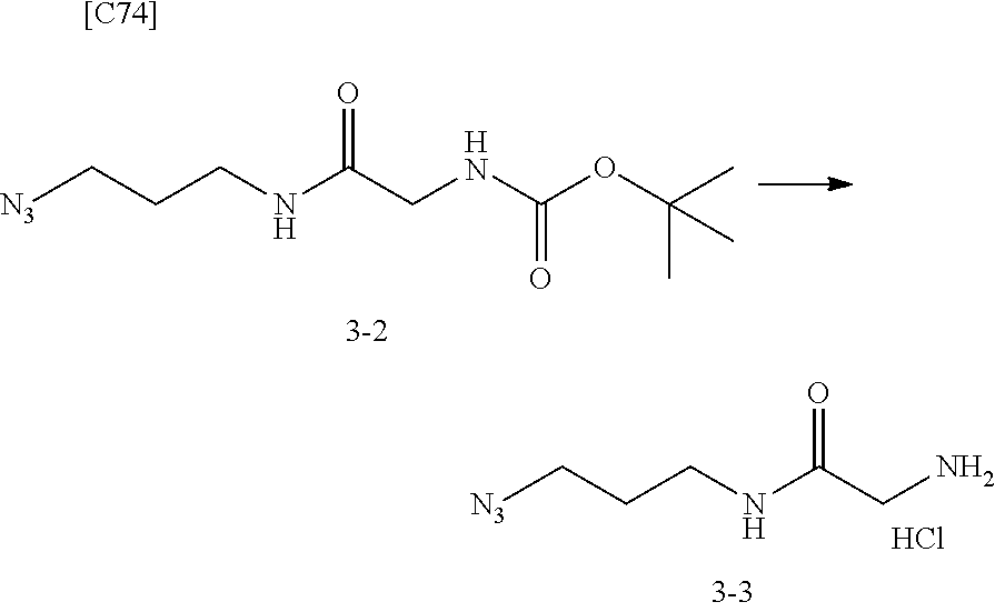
[N3]CCCNC(CN)=O.Cl.[N3]CCCNC(CNC(OC(C)(C)C)=O)=O.[[C74]]
